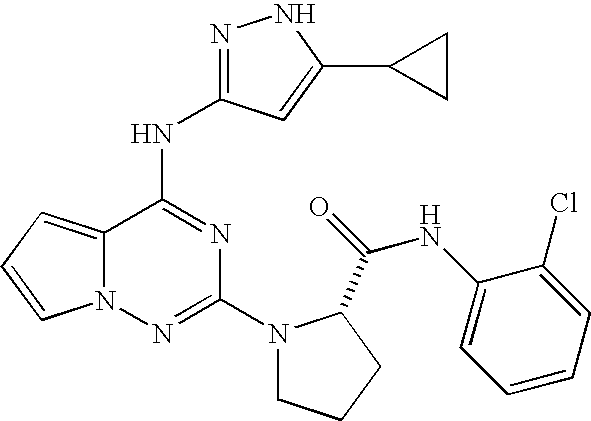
N(C(=O)C1N(C2=NN3C(=CC=C3)C(NC3=NNC(C4CC4)=C3)=N2)CCC1)C1=CC=CC=C1Cl
